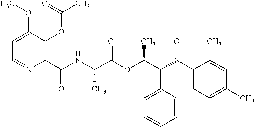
C1(C(=O)NC(C(OC(C(S(C2=CC=C(C)C=C2C)=O)C2=CC=CC=C2)C)=O)C)=C(OC(C)=O)C(OC)=CC=N1
